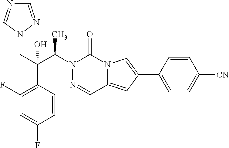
N1(C(C(CN2N=CN=C2)(C2=C(F)C=C(F)C=C2)O)C)N=CC2=CC(C3=CC=C([CN])C=C3)=CN2C1=O
